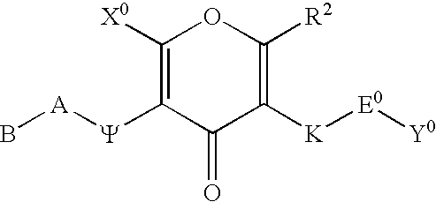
C1([X0])=C([Y][A]B)C(=O)C([K][E0][Y0])=C([R2])O1
